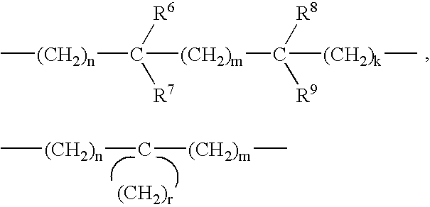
C[(CH2)n]C([(CH2)m]C([(CH2)k]C)([R8])[R9])([R6])[R7].C[(CH2)n]C[(CH2)m]C
